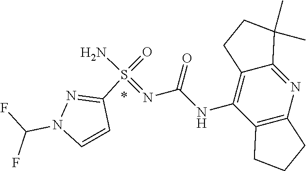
C1=CC(S(=O)(=NC(NC2=C3C(=NC4=C2CCC4)C(C)(C)CC3)=O)N)=NN1C(F)F
